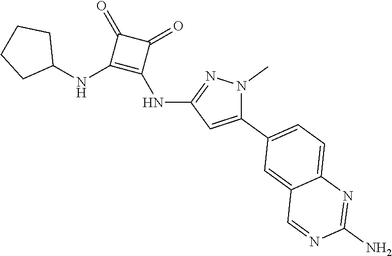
C1(C2=CC=C3C(=C2)C=NC(N)=N3)=CC(NC2=C(NC3CCCC3)C(=O)C2=O)=NN1C
